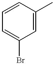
C1=C(Br)C=C(C)C=C1
